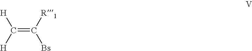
C(=C([R1])[Bs])([H])[H]
